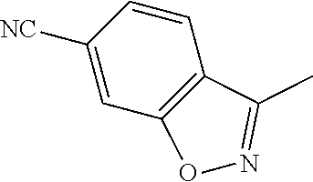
C1=CC([NC])=CC2=C1C(C)=NO2
